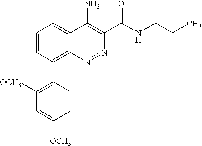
C1=CC(C2=C([OCH3])C=C([OCH3])C=C2)=C2C(=C1)C(N)=C(C(NCCC)=O)N=N2
